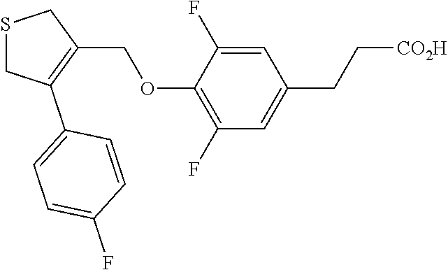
C1(COC2=C(F)C=C(CC[CO2H])C=C2F)=C(C2=CC=C(F)C=C2)CSC1
